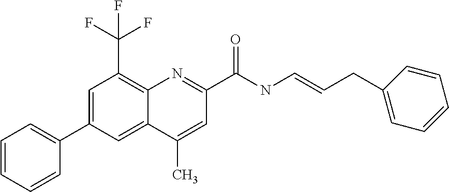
C1(C)=CC(C(NC=CCC2=CC=CC=C2)=O)=NC2=C(C(F)(F)F)C=C(C3=CC=CC=C3)C=C12
